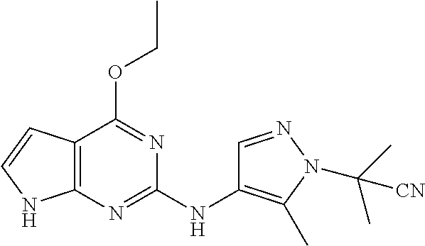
C12=C(N=C(NC3=C(C)N(C(C)(C)[CN])N=C3)N=C1OCC)NC=C2
